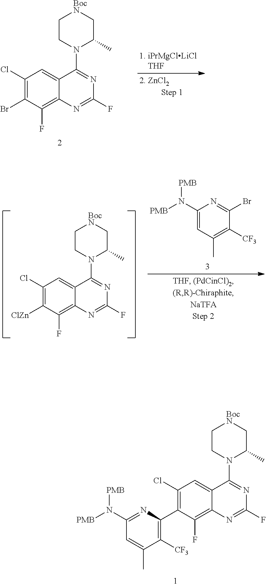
C1(Cl)=C(C2=C([CF3])C(C)=CC(N([PMB])[PMB])=N2)C(F)=C2C(=C1)C(N1C(C)C[BocN]CC1)=NC(F)=N2.C1(Cl)=C(Br)C(F)=C2C(=C1)C(N1C(C)C[BocN]CC1)=NC(F)=N2.C1(N([PMB])[PMB])=CC(C)=C([CF3])C(Br)=N1.C1(Cl)=C([ClZn])C(F)=C2C(=C1)C(N1C(C)C[BocN]CC1)=NC(F)=N2
